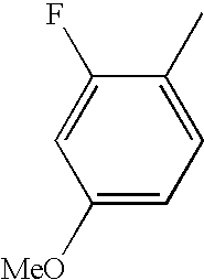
C1([MeO])=CC=C(C)C(F)=C1
